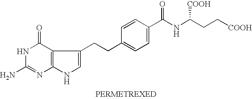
N1C(N)=NC2=C(C1=O)C(CCC1=CC=C(C(NC(CC[COOH])[COOH])=O)C=C1)=CN2
